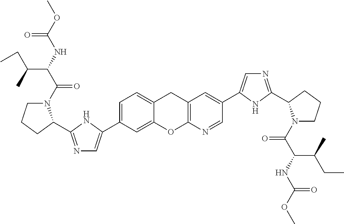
C1(C2=CN=C(C3N(C(=O)C(C(C)CC)NC(=O)OC)CCC3)N2)=CC=C2CC3=C(N=CC(C4=CN=C(C5N(C(=O)C(NC(=O)OC)C(C)CC)CCC5)N4)=C3)OC2=C1
